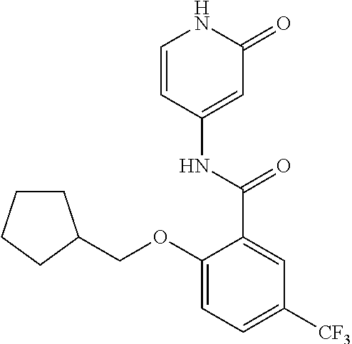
C1=CC(NC(=O)C2=CC([CF3])=CC=C2OCC2CCCC2)=CC(=O)N1
